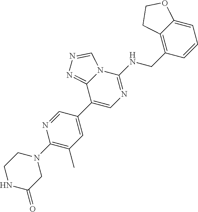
C1(N2CCNC(=O)C2)=C(C)C=C(C2=CN=C(NCC3=C4C(=CC=C3)OCC4)N3C2=NN=C3)C=N1
